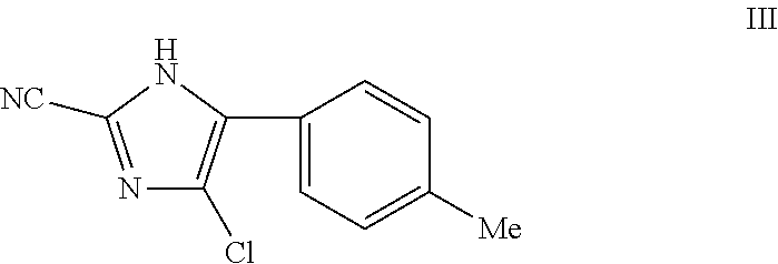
N1=C([NC])NC(C2=CC=C([Me])C=C2)=C1Cl
